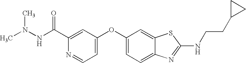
N1=CC=C(OC2=CC=C3C(=C2)SC(NCCC2CC2)=N3)C=C1C(NN(C)C)=O
